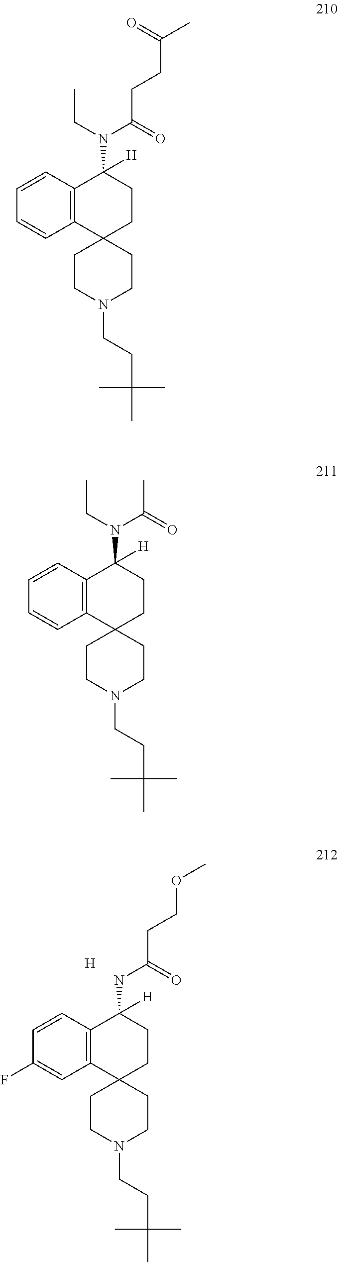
C12(CCN(CCC(C)(C)C)CC1)CCC(NC(=O)CCOC)([H])C1=C2C=C(F)C=C1.[H].C12(CCN(CCC(C)(C)C)CC1)CCC(N(C(=O)CCC(C)=O)CC)([H])C1=C2C=CC=C1.C12(CCN(CCC(C)(C)C)CC1)CCC(N(C(=O)C)CC)([H])C1=C2C=CC=C1
